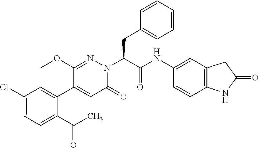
C1(Cl)=CC=C(C(C)=O)C(C2=CC(=O)N(C(C(=O)NC3=CC4=C(C=C3)NC(=O)C4)CC3=CC=CC=C3)N=C2OC)=C1
